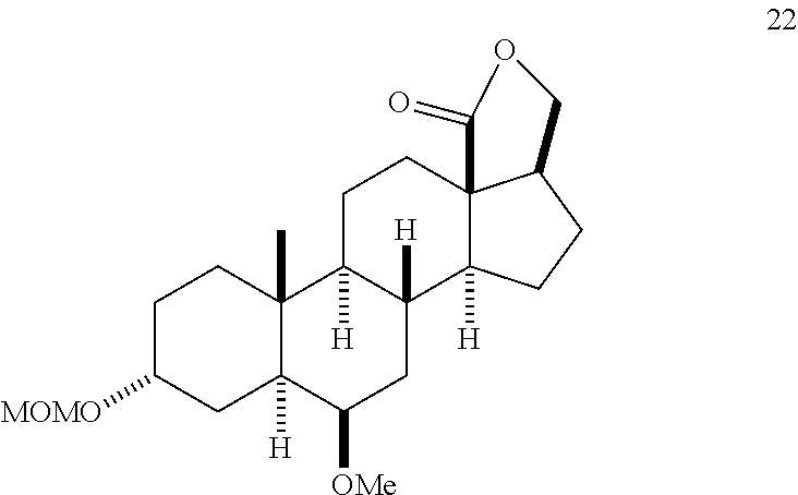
C1C([MOMO])CC2([H])C(C)(C1)C1([H])C([H])(CC2[OMe])C2([H])C3(CC1)C(CC2)COC3=O
